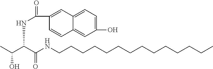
CC(C(C(NCCCCCCCCCCCCCC)=O)NC(=O)C1=CC2=CC=C(O)C=C2C=C1)O
